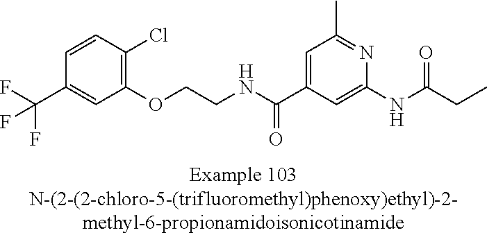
C1=CC(Cl)=C(OCCNC(C2=CC(C)=NC(NC(=O)CC)=C2)=O)C=C1C(F)(F)F
